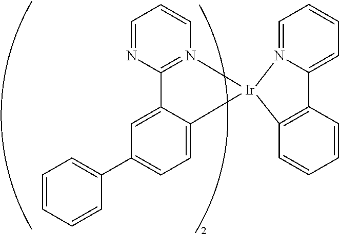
C1=CC=CC(C2=CC=C3C(=C2)C2=N(C=CC=N2)[Ir]32N3=CC=CC=C3C3=C2C=CC=C3)=C1
